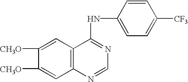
C1([CH3O])=CC2=C(C=C1[CH3O])C(NC1=CC=C([CF3])C=C1)=NC=N2
